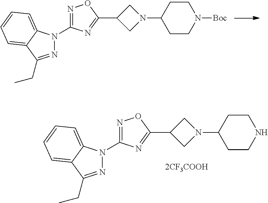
N1=C(CC)C2=CC=CC=C2N1C1=NOC(C2CN(C3CCN([Boc])CC3)C2)=N1.N1=C(CC)C2=CC=CC=C2N1C1=NOC(C2CN(C3CCNCC3)C2)=N1
